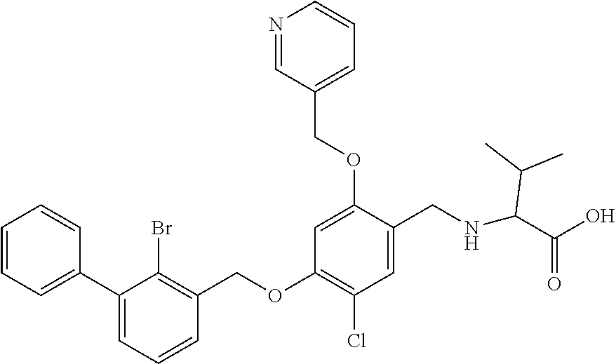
C1(C2=CC=CC=C2)=CC=CC(COC2=C(Cl)C=C(CNC(C(O)=O)C(C)C)C(OCC3=CC=CN=C3)=C2)=C1Br
